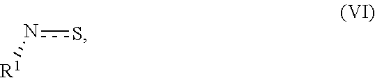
n(s)[R1]
